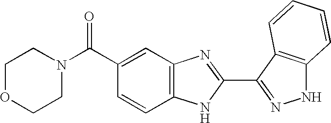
C12=C(C=C(C(=O)N3CCOCC3)C=C1)N=C(C1=NNC3=C1C=CC=C3)N2
